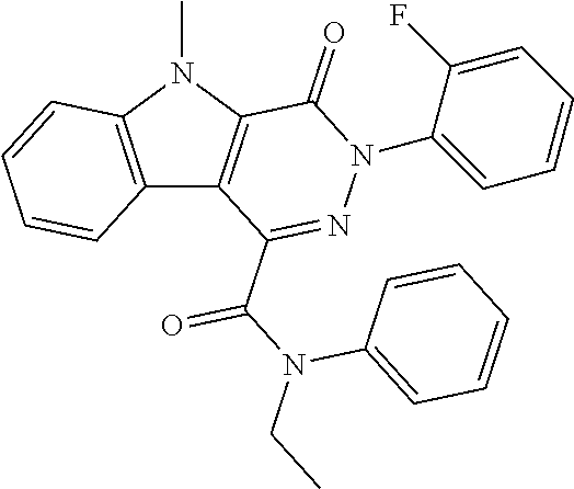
C12=C(N(C)C3=C1C(C(N(CC)C1=CC=CC=C1)=O)=NN(C1=CC=CC=C1F)C3=O)C=CC=C2
